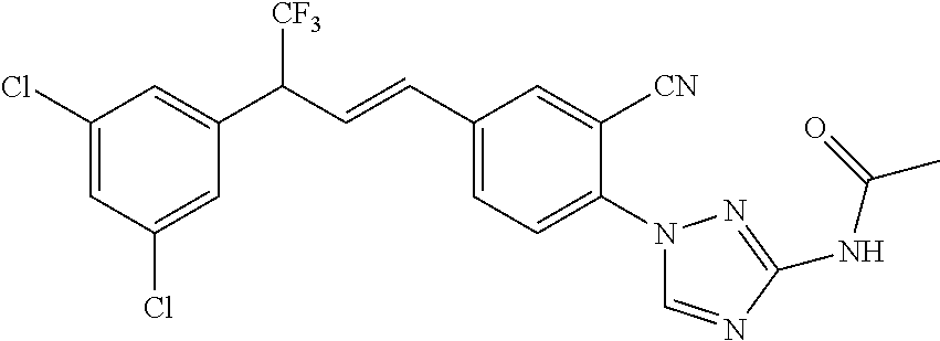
C1(Cl)=CC(Cl)=CC(C([CF3])C=CC2=CC=C(N3C=NC(NC(=O)C)=N3)C([CN])=C2)=C1
